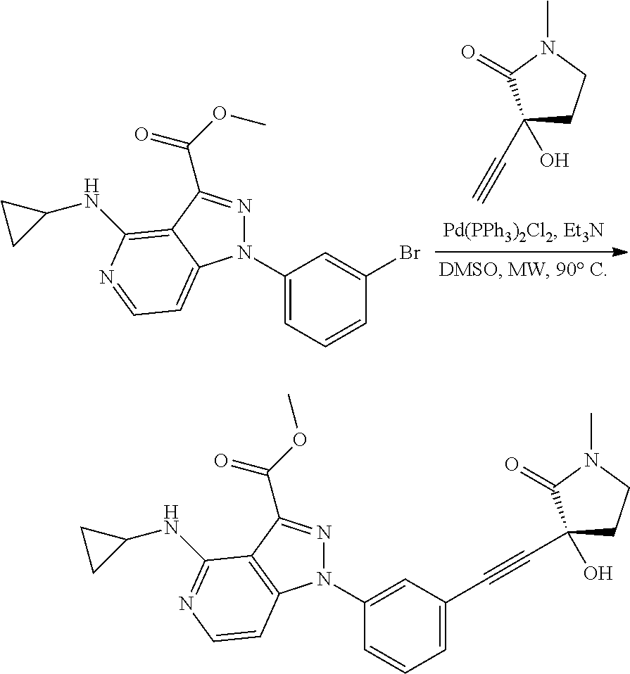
N1(C2=CC=CC(Br)=C2)N=C(C(=O)OC)C2=C(NC3CC3)N=CC=C12.C1(O)(C#C)CCN(C)C1=O.N1(C2=CC(C#CC3(O)CCN(C)C3=O)=CC=C2)N=C(C(=O)OC)C2=C1C=CN=C2NC1CC1
